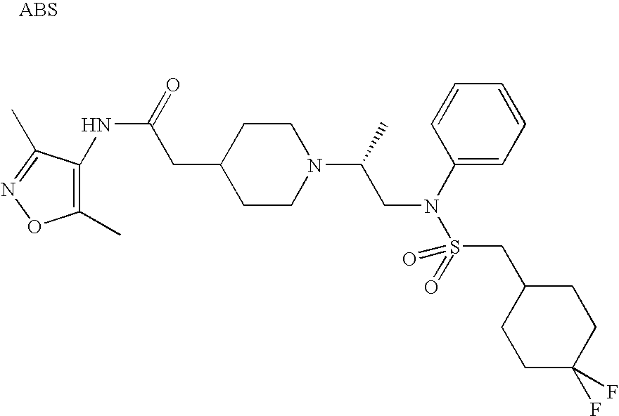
N(C(CC1CCN(C(CN(S(=O)(=O)CC2CCC(F)(F)CC2)C2=CC=CC=C2)C)CC1)=O)C1=C(C)ON=C1C
